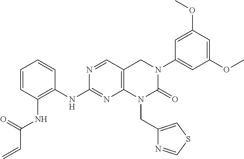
N1=CC2=C(N=C1NC1=C(NC(C=C)=O)C=CC=C1)N(CC1=CSC=N1)C(=O)N(C1=CC(OC)=CC(OC)=C1)C2
